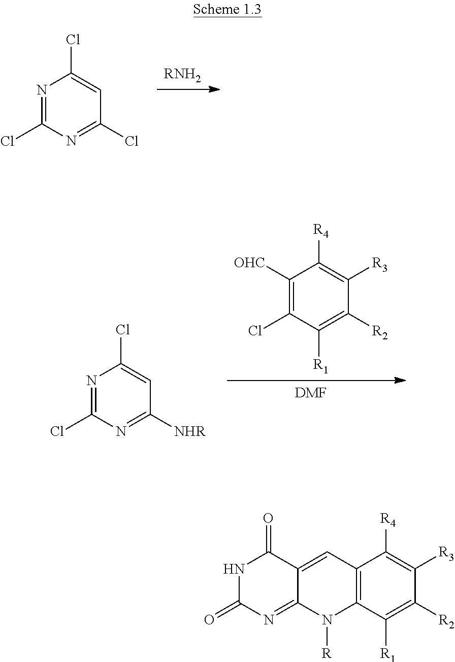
[RNH2].N1=C(Cl)N=C(Cl)C=C1Cl.C1([OHC])=C(Cl)C([R1])=C([R2])C([R3])=C1[R4].[DMF].N1=C(Cl)N=C([NHR])C=C1Cl.N1C(=O)N=C2C(=CC3=C(C([R1])=C([R2])C([R3])=C3[R4])N2[R])C1=O
